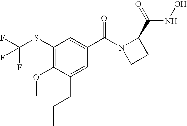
C1(SC(F)(F)F)=C(OC)C(CCC)=CC(C(N2CCC2C(=O)NO)=O)=C1
